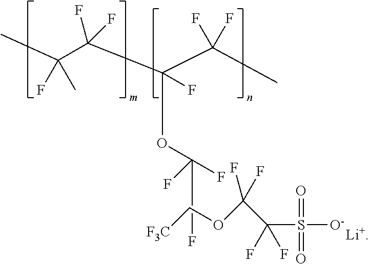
[F3C]COC(C(S([O-])(=O)=O)(F)F)(F)F.[Li+].C(C(C(C(C)(F)F)(OC(F)(F)F)F)(F)F)(C)(F)C
